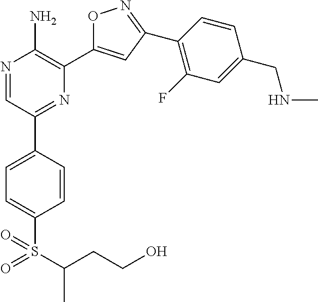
N1=CC(C2=CC=C(S(C(CCO)C)(=O)=O)C=C2)=NC(C2=CC(C3=C(F)C=C(CNC)C=C3)=NO2)=C1N
